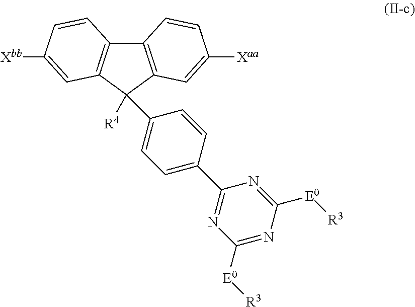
C12=C(C([R4])(C3=CC=C(C4=NC([E0][R3])=NC([E0][R3])=N4)C=C3)C3=C1C=CC([Xbb])=C3)C=C([Xaa])C=C2
